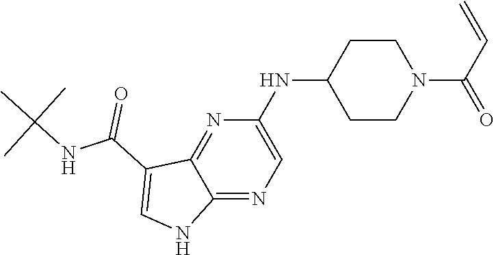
C1(NC2CCN(C(C=C)=O)CC2)=CN=C2C(=N1)C(C(NC(C)(C)C)=O)=CN2
